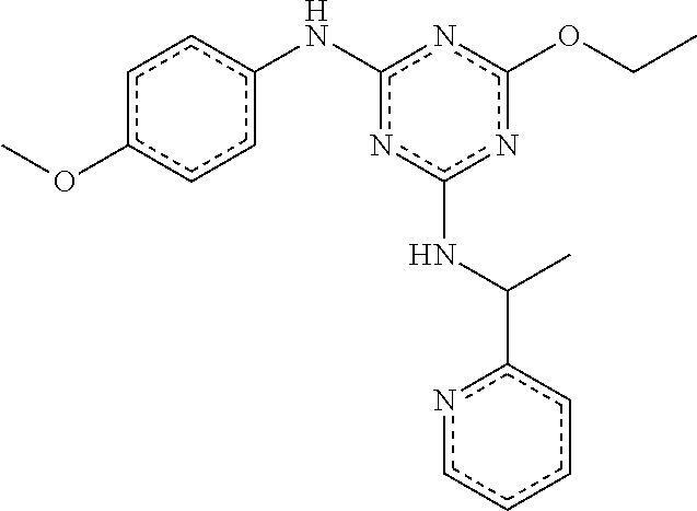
c1c(OC)ccc(Nc2nc(NC(c3ncccc3)C)nc(OCC)n2)c1
